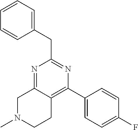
N1=C2C(=C(C3=CC=C(F)C=C3)N=C1CC1=CC=CC=C1)CCN(C)C2
